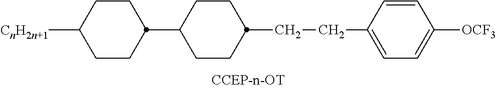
C1CC(C2CCC(CCC3=CC=C([OCF3])C=C3)CC2)CCC1[CnH2n+1]
